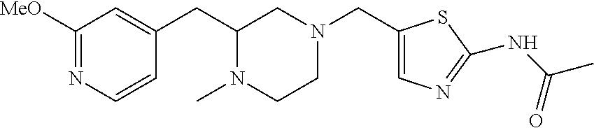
C1([MeO])=NC=CC(CC2N(C)CCN(CC3=CN=C(NC(C)=O)S3)C2)=C1
